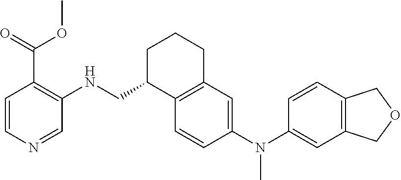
C1=CC2=C(C=C1N(C1=CC3=C(C=C1)C(CNC1=C(C(=O)OC)C=CN=C1)CCC3)C)COC2
